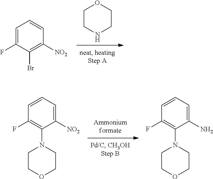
C1(F)=C(N2CCOCC2)C([NO2])=CC=C1.C1(F)=C(N2CCOCC2)C(N)=CC=C1.C1CNCCO1.C1=C(F)C(Br)=C([NO2])C=C1
